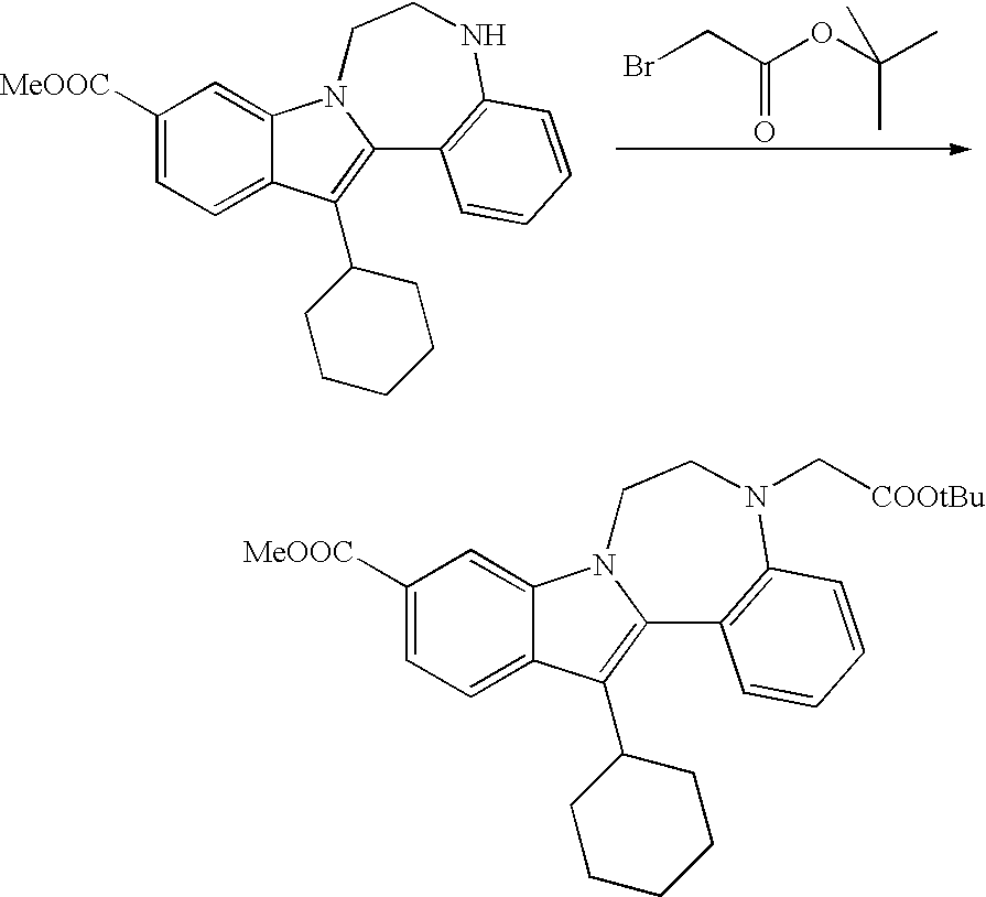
C1([MeOOC])=CC=C2C(=C1)N1C(=C2C2CCCCC2)C2=C(NCC1)C=CC=C2.BrCC(OC(C)(C)C)=O.C1([MeOOC])=CC=C2C(=C1)N1C(=C2C2CCCCC2)C2=C(N(C[COOtBu])CC1)C=CC=C2
